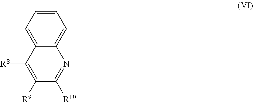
C12=CC=CC=C1N=C([R10])C([R9])=C2[R8]
